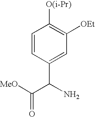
C1=CC(C(N)C([MeO])=O)=CC([OEt])=C1[O(i-Pr)]
